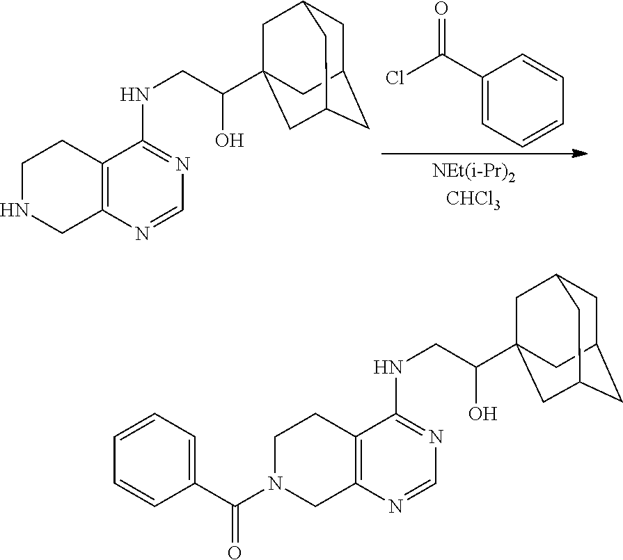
ClC(C1=CC=CC=C1)=O.C1NCC2=C(C1)C(NCC(C13CC4CC(CC(C1)C4)C3)O)=NC=N2.C1N(C(=O)C2=CC=CC=C2)CC2=C(C1)C(NCC(C13CC4CC(CC(C1)C4)C3)O)=NC=N2
